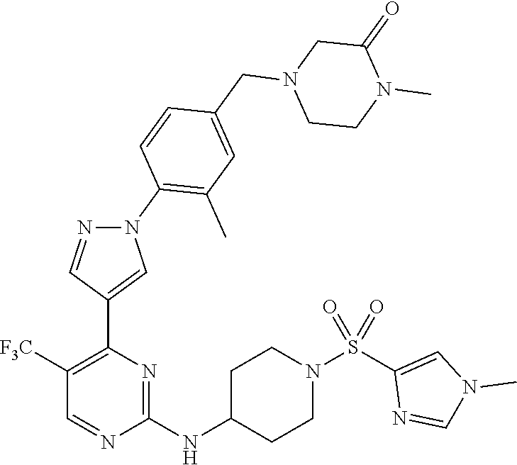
C1([F3C])=C(C2=CN(C3=C(C)C=C(CN4CCN(C)C(=O)C4)C=C3)N=C2)N=C(NC2CCN(S(C3=CN(C)C=N3)(=O)=O)CC2)N=C1
